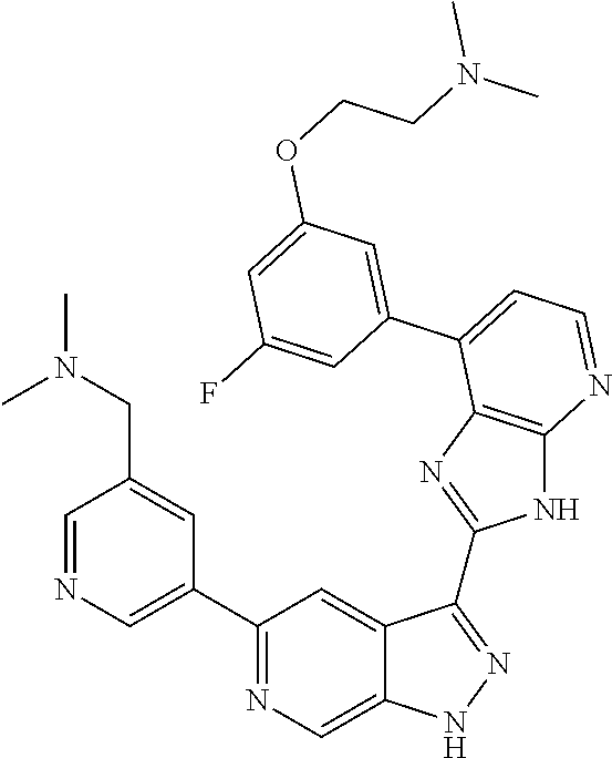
C1(C2=NC=C3C(=C2)C(C2=NC4=C(N2)N=CC=C4C2=CC(OCCN(C)C)=CC(F)=C2)=NN3)=CN=CC(CN(C)C)=C1
